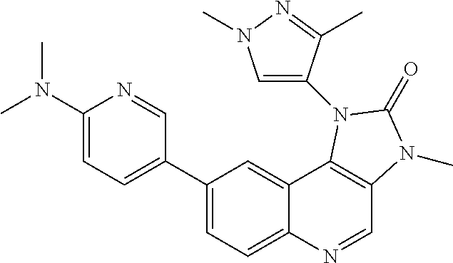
C1(C2=CC=C(N(C)C)N=C2)=CC=C2C(=C1)C1=C(C=N2)N(C)C(=O)N1C1=CN(C)N=C1C
